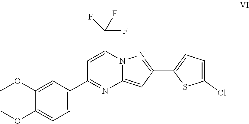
C1(OC)=CC=C(C2=NC3=CC(C4=CC=C(Cl)S4)=NN3C(C(F)(F)F)=C2)C=C1OC
